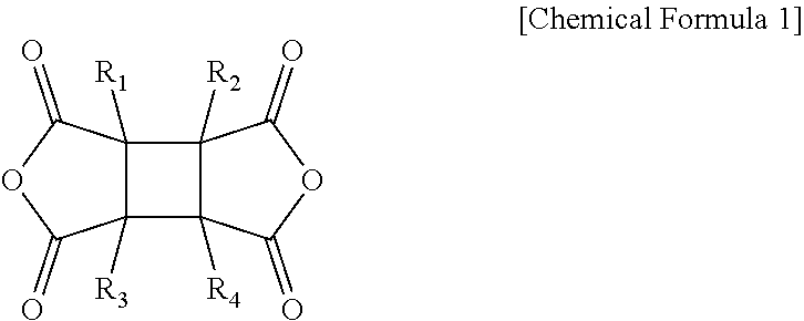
C12([R1])C([R3])(C3([R4])C1([R2])C(=O)OC3=O)C(=O)OC2=O
